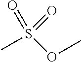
O=S(OC)(=O)C
